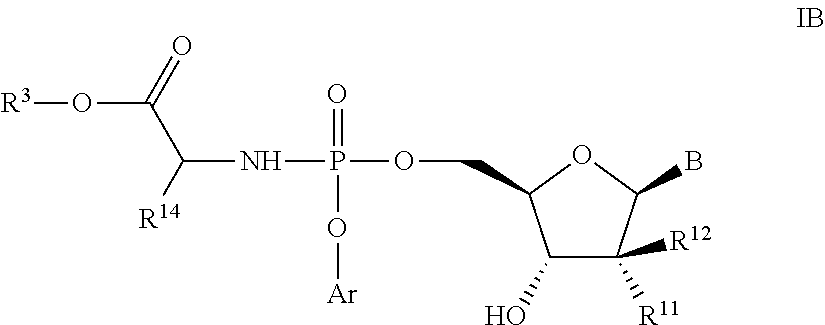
[R3]OC(C([R14])NP(OCC1C(O)C([R12])([R11])C(B)O1)(=O)O[Ar])=O
